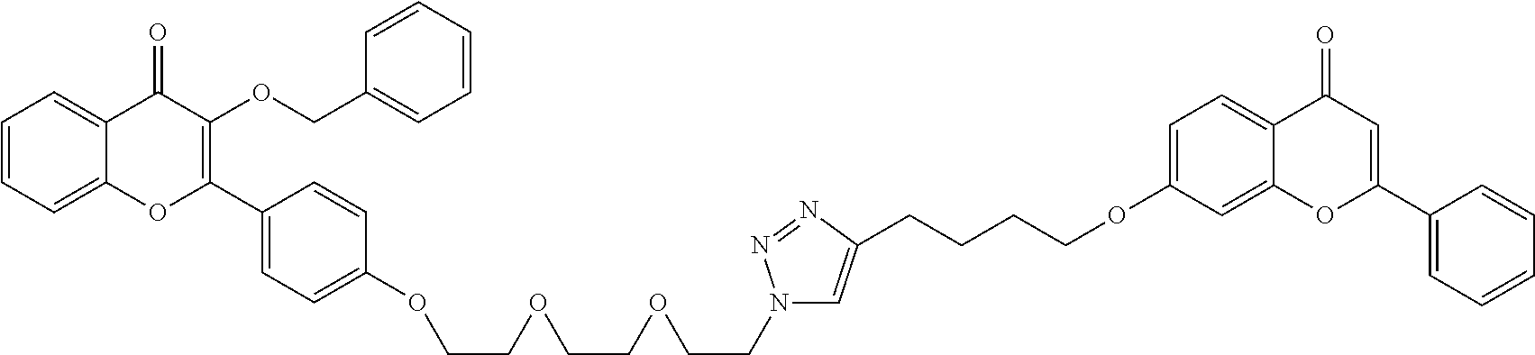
C12=CC=CC=C1C(=O)C(OCC1=CC=CC=C1)=C(C1=CC=C(OCCOCCOCCN3C=C(CCCCOC4=CC=C5C(=C4)OC(C4=CC=CC=C4)=CC5=O)N=N3)C=C1)O2
